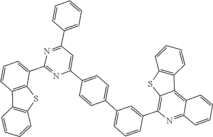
C1=CC(C2=NC(C3=CC=CC4=C3SC3=C4C=CC=C3)=NC(C3=CC=C(C4=CC=CC(C5=C6SC7=C(C=CC=C7)C6=C6C=CC=CC6=N5)=C4)C=C3)=C2)=CC=C1
